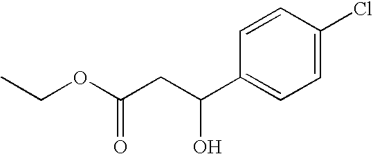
C1=C(Cl)C=CC(C(CC(OCC)=O)O)=C1
